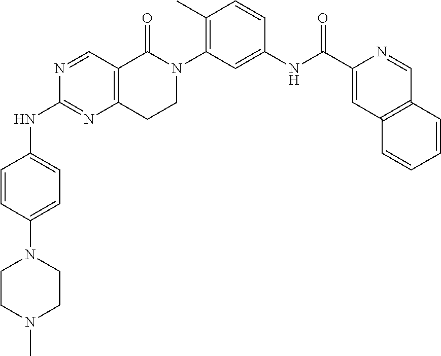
N1(C2=CC=C(NC3=NC4=C(C=N3)C(=O)N(C3=C(C)C=CC(NC(C5=CC6=C(C=N5)C=CC=C6)=O)=C3)CC4)C=C2)CCN(C)CC1
